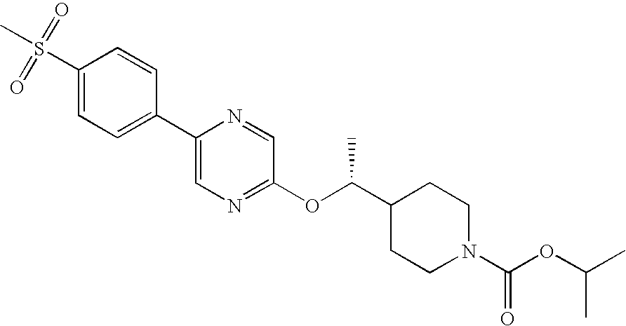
C1(S(C)(=O)=O)=CC=C(C2=CN=C(OC(C3CCN(C(OC(C)C)=O)CC3)C)C=N2)C=C1
